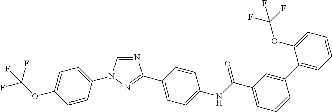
C1=CC(N2C=NC(C3=CC=C(NC(C4=CC=CC(C5=CC=CC=C5OC(F)(F)F)=C4)=O)C=C3)=N2)=CC=C1OC(F)(F)F
